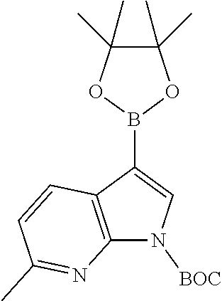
N1([BOC])C2=C(C(B3OC(C)(C)C(C)(C)O3)=C1)C=CC(C)=N2
